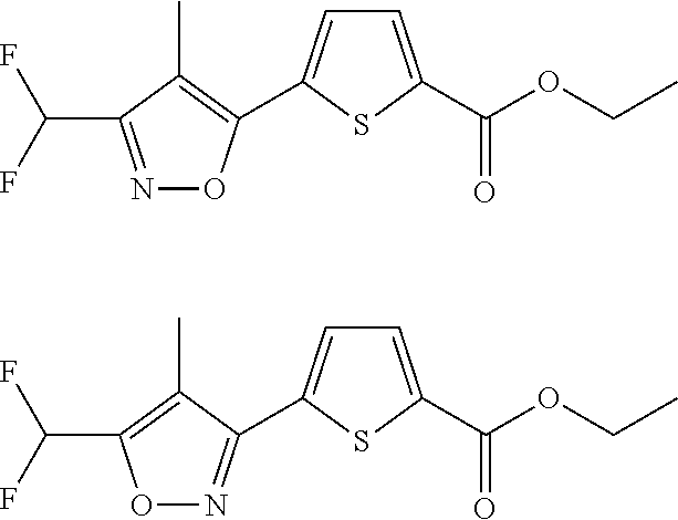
C(F)(F)C1=NOC(C2=CC=C(C(OCC)=O)S2)=C1C.C(F)(F)C1=C(C)C(C2=CC=C(C(OCC)=O)S2)=NO1
